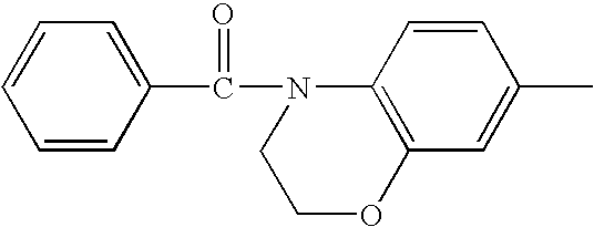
C(=O)(N1C2=C(C=C(C)C=C2)OCC1)C1=CC=CC=C1
